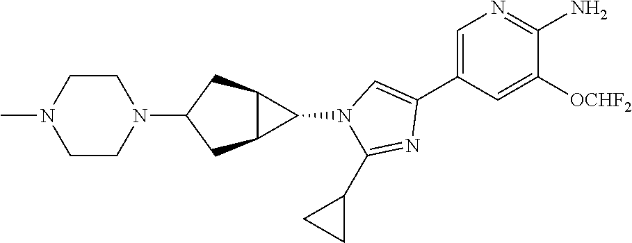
C1=C(C2=CN(C3C4C3CC(N3CCN(C)CC3)C4)C(C3CC3)=N2)C=C([OCHF2])C(N)=N1
